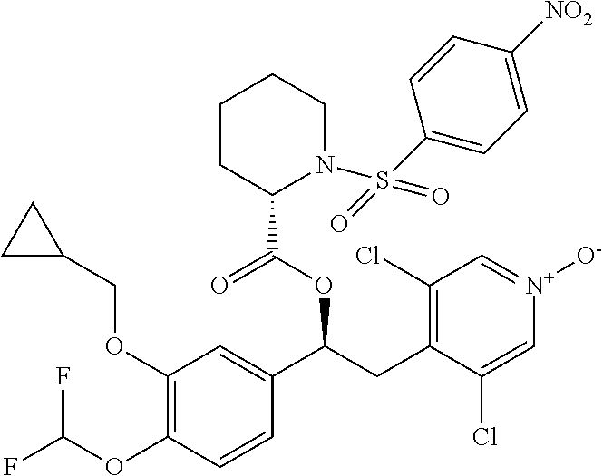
C1(OCC2CC2)=C(OC(F)F)C=CC(C(CC2=C(Cl)C=[N+]([O-])C=C2Cl)OC(=O)C2N(S(C3=CC=C([NO2])C=C3)(=O)=O)CCCC2)=C1
